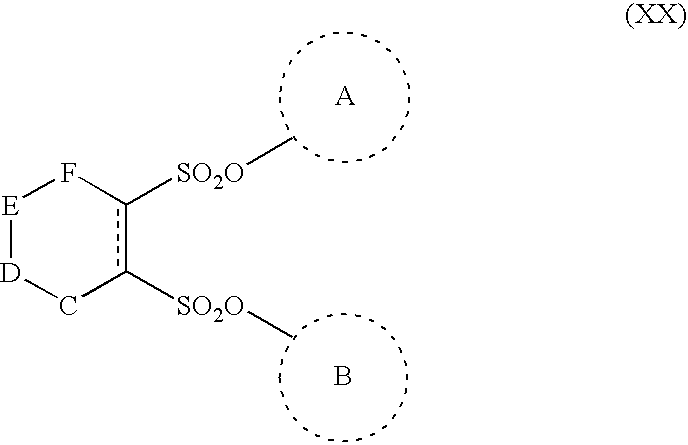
B.[E]1[D]Cc([SO2O]C)c([SO2O]C)F1
